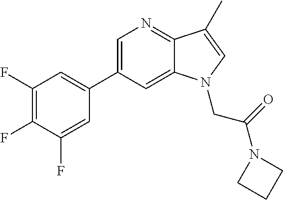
C1=C(C2=CC(F)=C(F)C(F)=C2)C=C2C(=N1)C(C)=CN2CC(=O)N1CCC1
